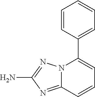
NC1=NN2C(=N1)C=CC=C2C1=CC=CC=C1
